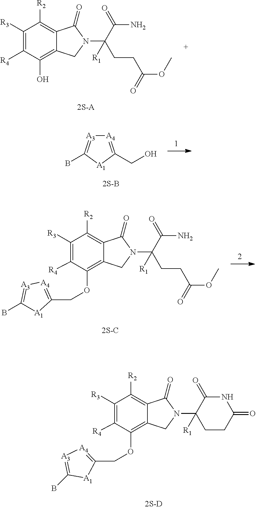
C1([R3])=C([R4])C(O)=C2C(=C1[R2])C(=O)N(C(CCC(OC)=O)(C(N)=O)[R1])C2.[A4]1=C(CO)[A1]C(B)=[A3]1.C1([R3])=C([R4])C(OCC2=[A4][A3]=C(B)[A1]2)=C2C(=C1[R2])C(=O)N(C(CCC(OC)=O)(C(N)=O)[R1])C2.C1([R3])=C([R4])C(OCC2=[A4][A3]=C(B)[A1]2)=C2C(=C1[R2])C(=O)N(C1([R1])CCC(=O)NC1=O)C2
